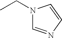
CCN1C=NC=C1
